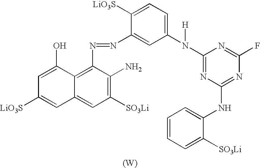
[(W)].C12=C(N=NC3=CC(N(C4=NC(NC5=CC=CC=C5[SO3Li])=NC(F)=N4)[H])=CC=C3[LiO3S])C(N)=C([SO3Li])C=C1C=C([LiO3S])C=C2O
